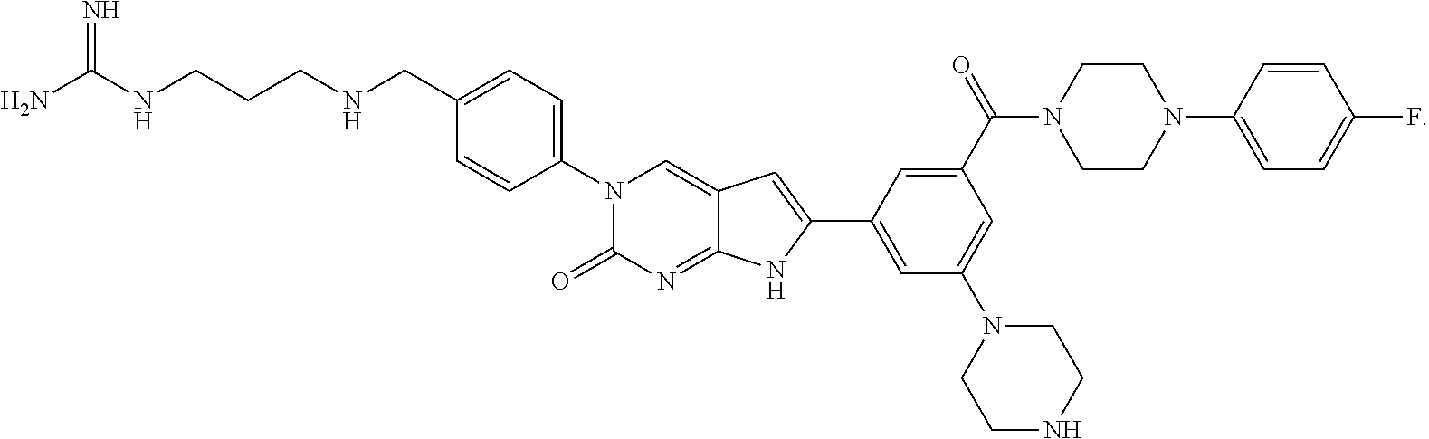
NC(NCCCNCC1=CC=C(N2C(=O)N=C3C(=C2)C=C(C2=CC(N4CCNCC4)=CC(C(N4CCN(C5=CC=C(F)C=C5)CC4)=O)=C2)N3)C=C1)=N
